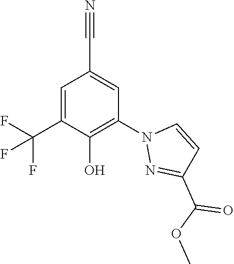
C1=C(C(F)(F)F)C(O)=C(N2N=C(C(OC)=O)C=C2)C=C1C#N
